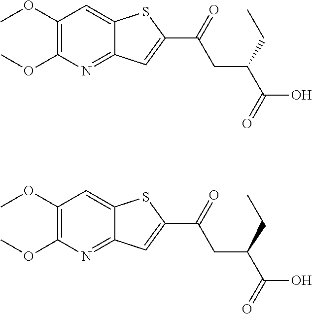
C1(OC)=C(OC)N=C2C(=C1)SC(C(=O)CC(C(O)=O)CC)=C2.C1(OC)=C(OC)N=C2C(=C1)SC(C(=O)CC(C(O)=O)CC)=C2
